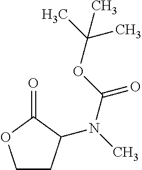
C1CC(N(C(=O)OC(C)(C)C)C)C(=O)O1
